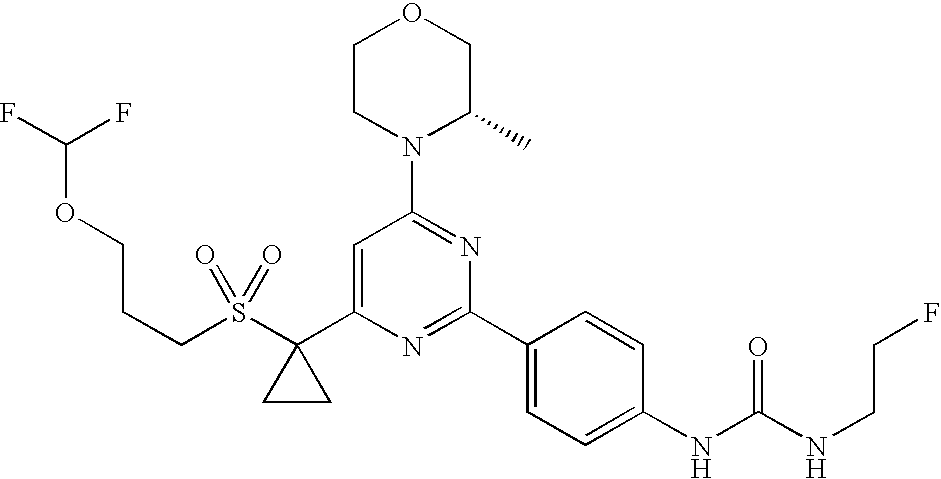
S(C1(C2=CC(N3C(C)COCC3)=NC(C3=CC=C(NC(NCCF)=O)C=C3)=N2)CC1)(=O)(=O)CCCOC(F)F
